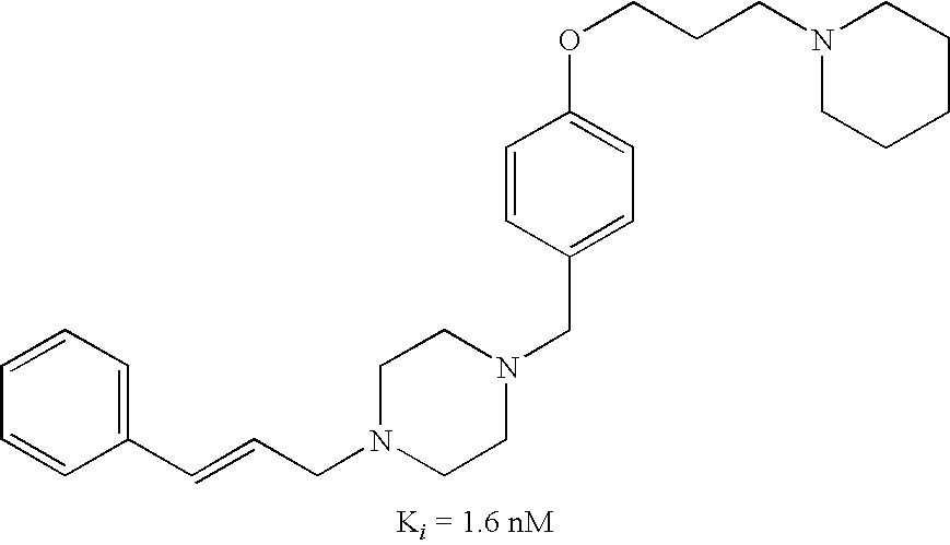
C1=CC(OCCCN2CCCCC2)=CC=C1CN1CCN(CC=CC2=CC=CC=C2)CC1
